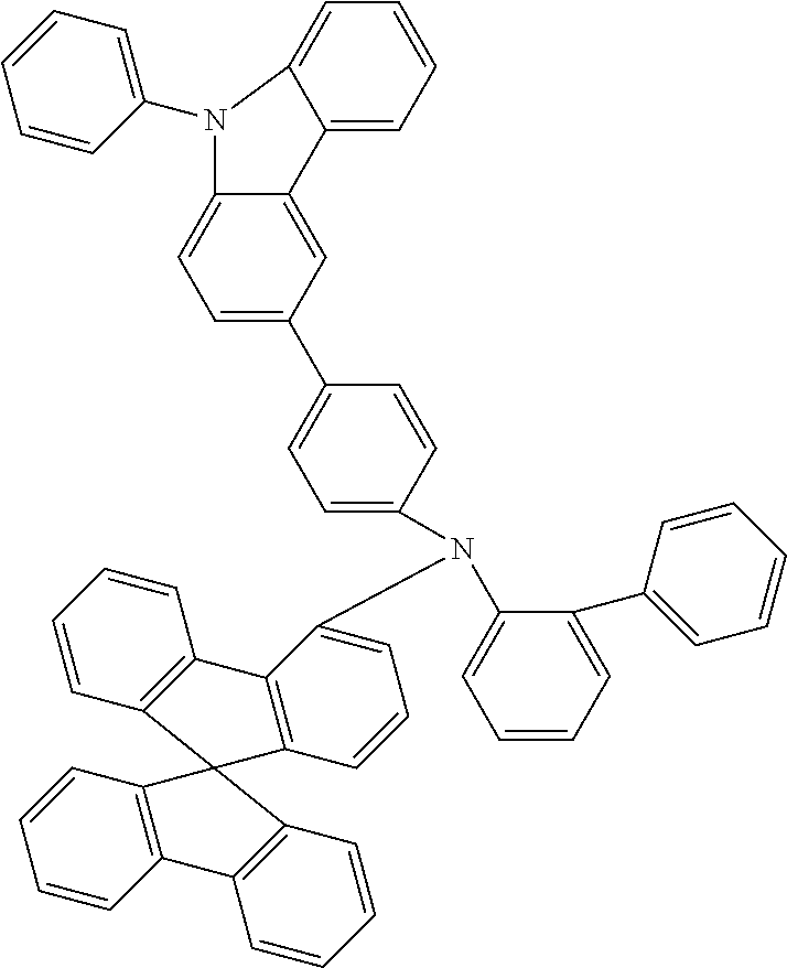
C1=CC2=C(C=C1)C1=C(C=CC=C1N(C1=CC=CC=C1C1=CC=CC=C1)C1=CC=C(C3=CC=C4C(=C3)C3=CC=CC=C3N4C3=CC=CC=C3)C=C1)C21C2=C(C=CC=C2)C2=C1C=CC=C2
